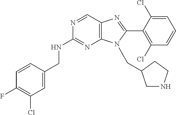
C1=C(CNC2=NC3=C(C=N2)N=C(C2=C(Cl)C=CC=C2Cl)N3CC2CNCC2)C=CC(F)=C1Cl
